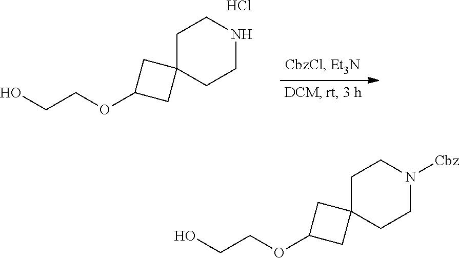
C1C2(CCN([Cbz])C1)CC(OCCO)C2.C1C2(CCNC1)CC(OCCO)C2.Cl
